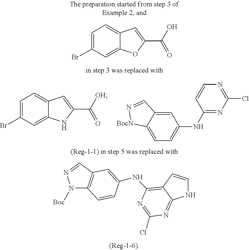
C12=CC(Br)=CC=C1C=C(C([OH])=O)N2.C1=C2C(=CC=C1NC1=NC(Cl)=NC=C1)[BocN]N=C2.C12=CC(Br)=CC=C1C=C(C(O)=O)O2.N1C=CC2=C(NC3=CC4=C(N([Boc])N=C4)C=C3)N=C(Cl)N=C12
